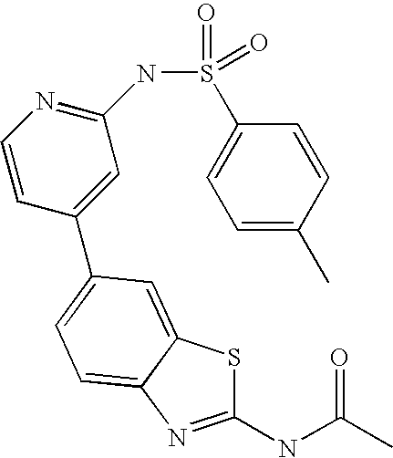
C1(NC(C)=O)=NC2=CC=C(C3=CC(NS(=O)(=O)C4=CC=C(C)C=C4)=NC=C3)C=C2S1
